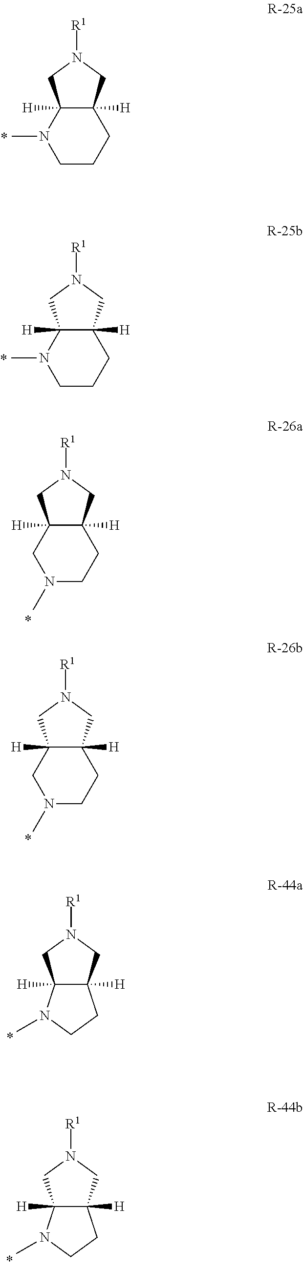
C12([H])C([H])(N(C)CCC1)CN([R1])C2.C12([H])C([H])(N(C)CCC1)CN([R1])C2.C12([H])C([H])(CN(C)CC1)CN([R1])C2.C12([H])C([H])(CN(C)CC1)CN([R1])C2.C12([H])C([H])(CN([R1])C1)N(C)CC2.C12([H])C([H])(CN([R1])C1)N(C)CC2
